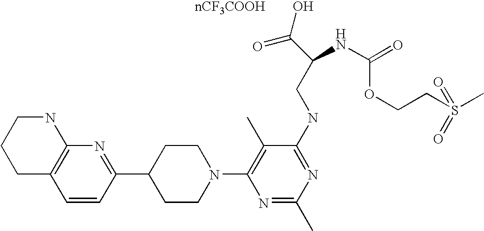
C1=CC(C2CCN(C3=C(C)C(NCC(C(=O)O)NC(=O)OCCS(C)(=O)=O)=NC(C)=N3)CC2)=NC2=C1CCCN2.[nCF3COOH]
